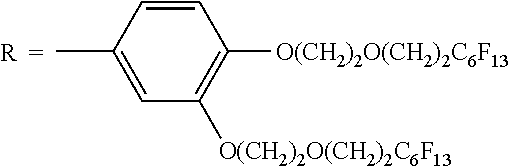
C1=C(C)C=CC([O(CH2)2O(CH2)2C6F13])=C1[O(CH2)2O(CH2)2C6F13].[R]
